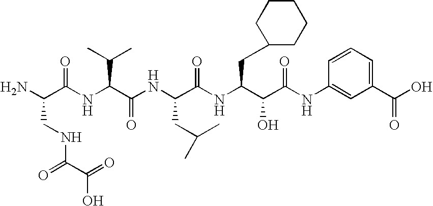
NC(C(NC(C(NC(C(NC(C(C(NC1=CC(C(O)=O)=CC=C1)=O)O)CC1CCCCC1)=O)CC(C)C)=O)C(C)C)=O)CNC(=O)C(O)=O
